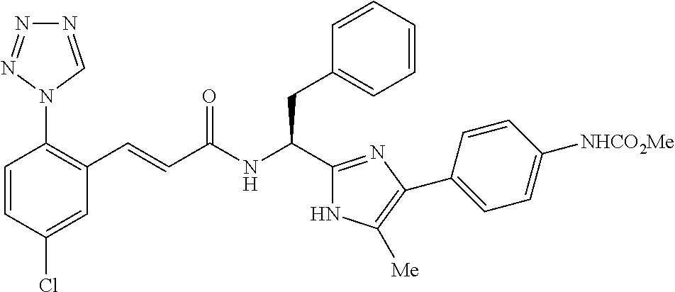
C1=CC(Cl)=CC(C=CC(NC(C2=NC(C3=CC=C([NHCO2Me])C=C3)=C([Me])N2)CC2=CC=CC=C2)=O)=C1N1C=NN=N1
